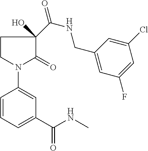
C1CN(C2=CC(C(=O)NC)=CC=C2)C(=O)C1(C(NCC1=CC(F)=CC(Cl)=C1)=O)O
